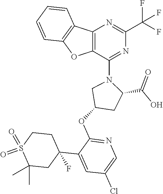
C12=C(OC3=C1C=CC=C3)C(N1CC(OC3=NC=C(Cl)C=C3C3(F)CC(C)(C)S(=O)(=O)CC3)CC1C(O)=O)=NC(C(F)(F)F)=N2
